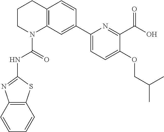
C1CN(C(=O)NC2=NC3=C(S2)C=CC=C3)C2=C(C1)C=CC(C1=CC=C(OCC(C)C)C(C(O)=O)=N1)=C2
